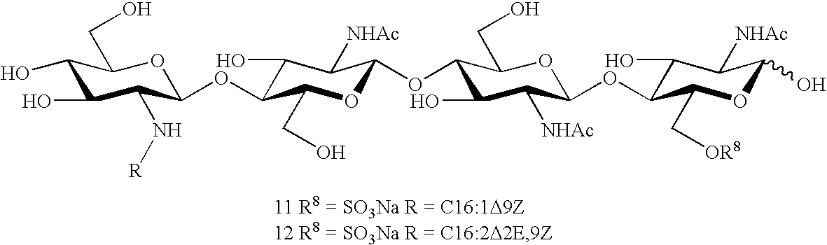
C1(O)C(O)C(N[R])C(OC2C(O)C([NHAc])C(OC3C(O)C([NHAc])C(OC4C(O)C([NHAc])C(O)OC4C[OR8])OC3CO)OC2CO)OC1CO
